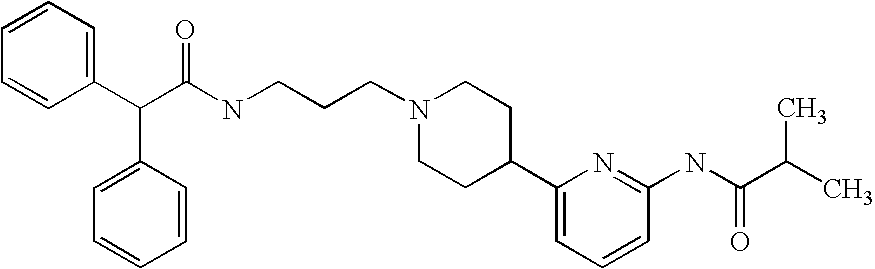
C(C(C1=CC=CC=C1)C1=CC=CC=C1)(NCCCN1CCC(C2=CC=CC(NC(C(C)C)=O)=N2)CC1)=O
